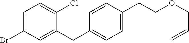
C1=C(Br)C=C(CC2=CC=C(CCOCC=C)C=C2)C(Cl)=C1
